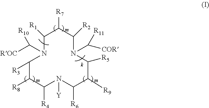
C1([R3])N(C([ROC])[R10])C([R1])C([R7])C([R2])N(C([COR])[R11])C([R5])C([R9])C([R6])N([Y])C([R4])C1[R8]
